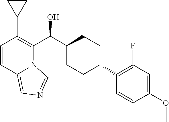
C1=CC2=CN=CN2C(C(C2CCC(C3=C(F)C=C(OC)C=C3)CC2)O)=C1C1CC1
